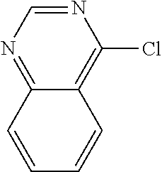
N1=CN=C2C(=C1Cl)C=CC=C2
